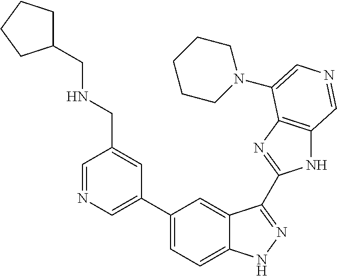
C1(C2=CN=CC(CNCC3CCCC3)=C2)=CC=C2C(=C1)C(C1=NC3=C(N1)C=NC=C3N1CCCCC1)=NN2
